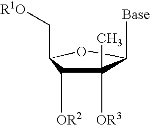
[Base]C1C([OR3])(C)C([OR2])C(C[R1O])O1
